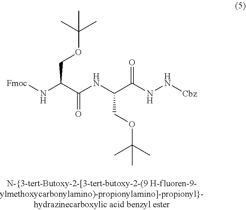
O=C(NN[Cbz])C(NC(C(N[Fmoc])COC(C)(C)C)=O)COC(C)(C)C
